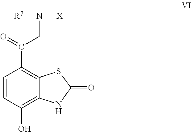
C1=CC(O)=C2C(=C1C(CN([X])[R7])=O)SC(=O)N2
